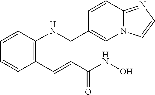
C1=CC(NCC2=CN3C(=NC=C3)C=C2)=C(C=CC(NO)=O)C=C1
